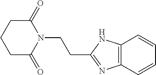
C1C(=O)N(CCC2=NC3=C(N2)C=CC=C3)C(=O)CC1
